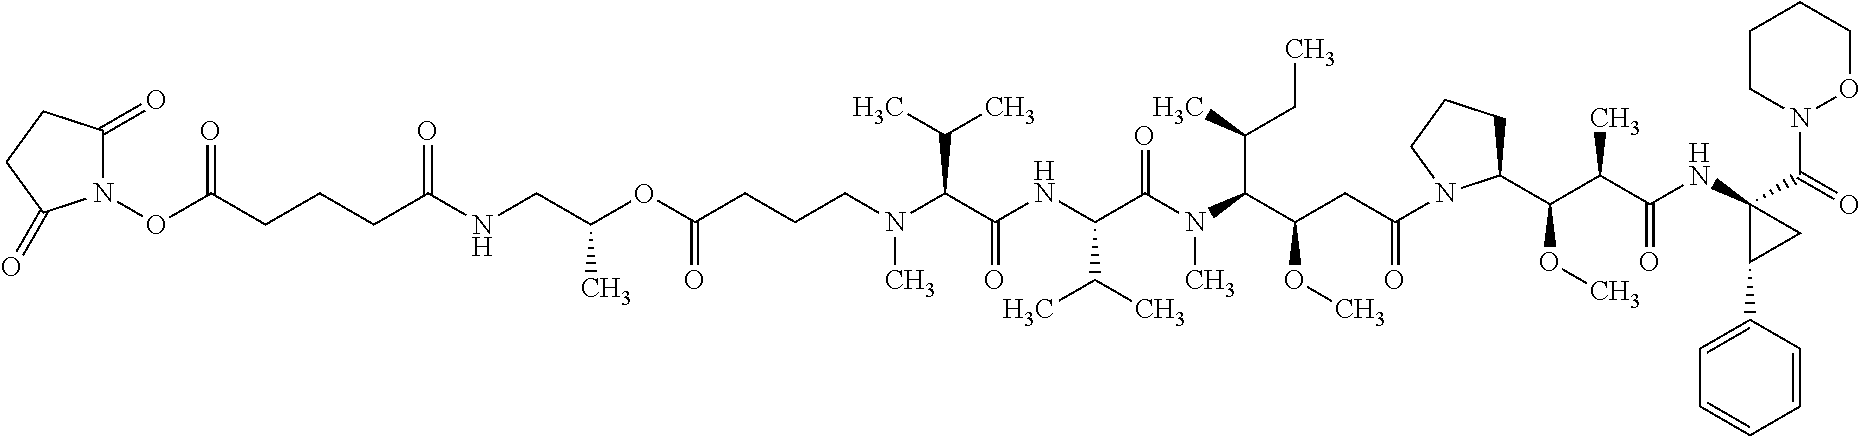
C(C(NC(C(N(C(C(CC(=O)N1C(C(C(C(NC2(C(=O)N3OCCCC3)C(C3=CC=CC=C3)C2)=O)C)OC)CCC1)OC)C(C)CC)C)=O)C(C)C)=O)(C(C)C)N(C)CCCC(=O)OC(CNC(CCCC(ON1C(=O)CCC1=O)=O)=O)C
